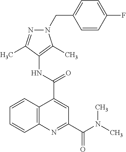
C12=C(N=C(C(=O)N(C)C)C=C1C(=O)NC1=C(C)N(CC3=CC=C(F)C=C3)N=C1C)C=CC=C2
